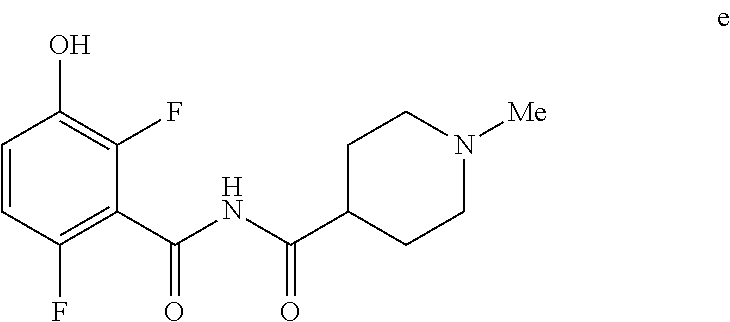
C1=CC(F)=C(C(NC(C2CCN([Me])CC2)=O)=O)C(F)=C1O
